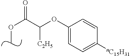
COC(=O)C(OC1=CC=C([nC15H31])C=C1)[C2H5]
